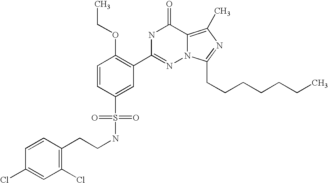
C1=CC(S(NCCC2=C(Cl)C=C(Cl)C=C2)(=O)=O)=CC(C2=NN3C(=C(C)N=C3CCCCCCC)C(=O)N2)=C1OCC
